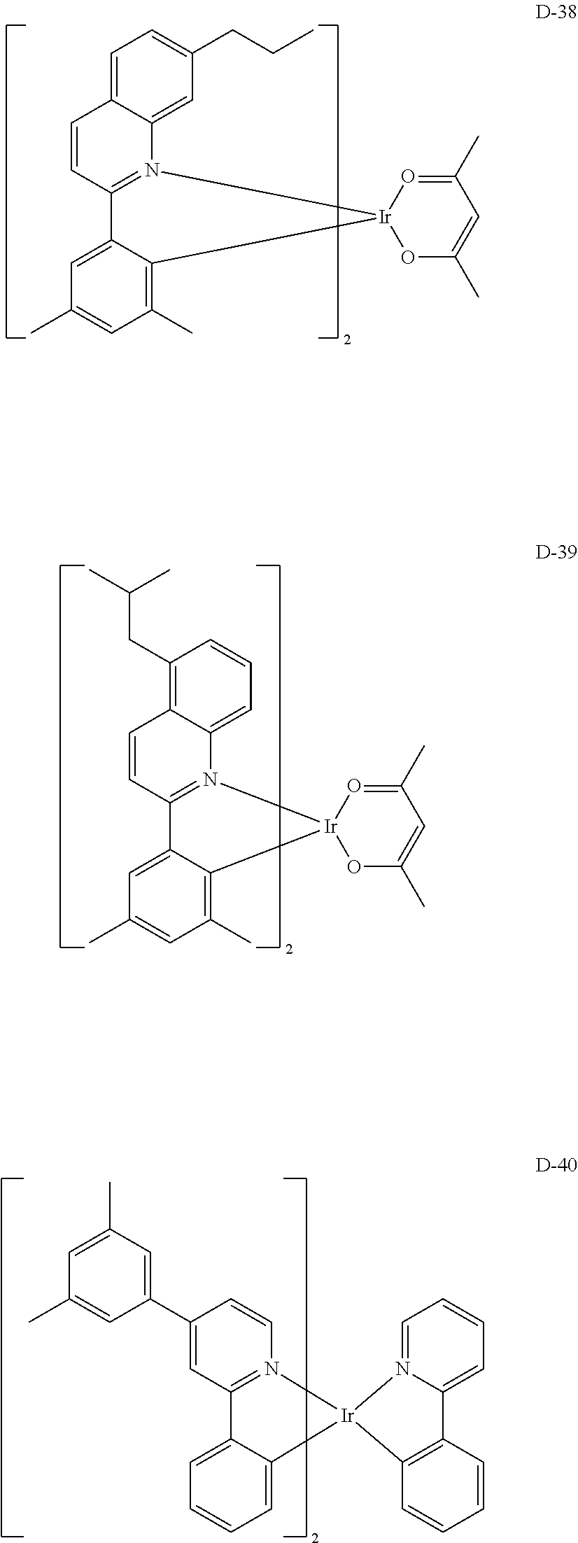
C1=C2C(=C(C)C=C1C)[Ir]1(N3=C2C=CC2=CC=C(CCC)C=C32)OC(C)=CC(C)=O1.C1=C2C(=C(C)C=C1C)[Ir]1(N3=C2C=CC2=C(CC(C)C)C=CC=C32)OC(C)=CC(C)=O1.C1=C2C(=CC=C1)[Ir]1(N3=C2C=C(C2=CC(C)=CC(C)=C2)C=C3)C2=C(C=CC=C2)C2=CC=CC=N21
